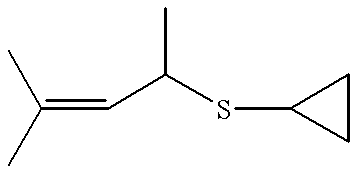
C(=CC(C)SC1CC1)(C)C
